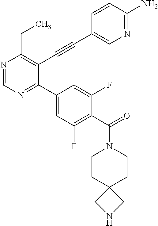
N1=CN=C(C2=CC(F)=C(C(=O)N3CCC4(CC3)CNC4)C(F)=C2)C(C#CC2=CN=C(N)C=C2)=C1CC
